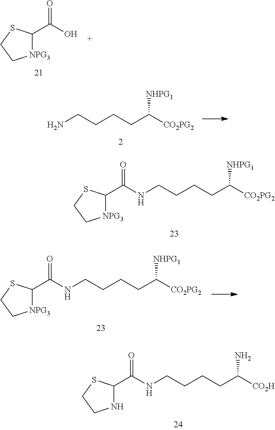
NCCCCC([CO2PG2])[NHPG1].[NPG3]1C(C(NCCCCC([CO2PG2])[NHPG1])=O)SCC1.[NPG3]1C(C(NCCCCC([CO2PG2])[NHPG1])=O)SCC1.[NPG3]1C(C(O)=O)SCC1.N1C(C(NCCCCC([CO2H])N)=O)SCC1
